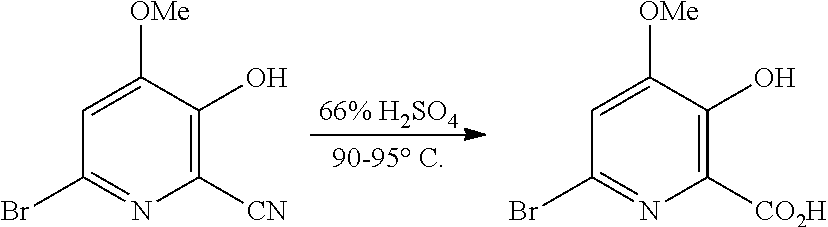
C1=C([OMe])C(O)=C([CN])N=C1Br.C1=C([OMe])C(O)=C([CO2H])N=C1Br.[66% H2SO4]
